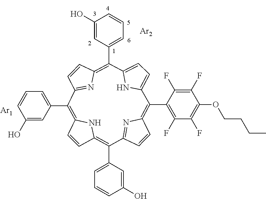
C1=CC2=C(C3=CC=CC(O)=C3)C3=NC(=C(C4=C(F)C(F)=C(OCCCC)C(F)=C4F)C4=CC=C(N4)C(C4=CC=CC(O)=C4)=C4C=CC(=N4)C(C4=CC=CC(O)=C4)=C1N2)C=C3.[Ar1].[Ar2]
